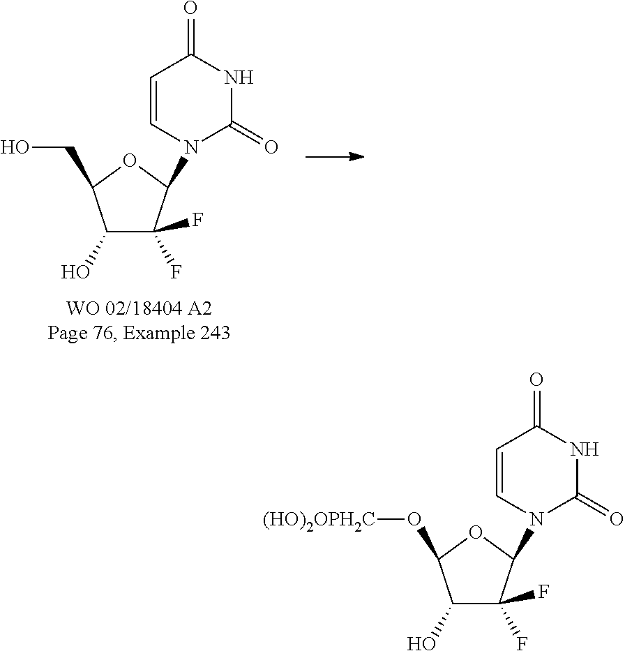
C1(O)C(F)(F)C(N2C=CC(=O)NC2=O)OC1O[(HO)2OPH2C].C1(O)C(F)(F)C(N2C=CC(=O)NC2=O)OC1CO
